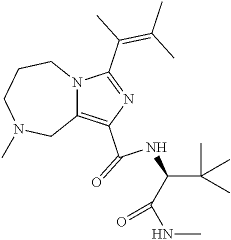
C1(C(=O)NC(C(NC)=O)C(C)(C)C)=C2N(C(C(C)=C(C)C)=N1)CCCN(C)C2
